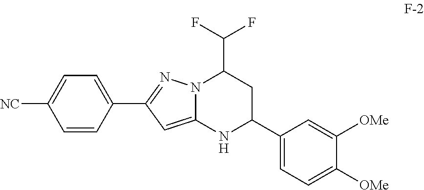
N12C(=CC(C3=CC=C([NC])C=C3)=N1)NC(C1=CC=C([OMe])C([OMe])=C1)CC2C(F)F
